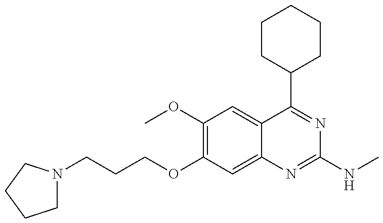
C1N(CCCOC2=C(OC)C=C3C(=C2)N=C(NC)N=C3C2CCCCC2)CCC1
